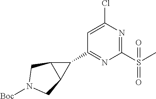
C1(C2=NC(S(C)(=O)=O)=NC(Cl)=C2)C2C1CN([Boc])C2
